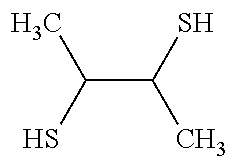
C(C(S)C)(S)C
